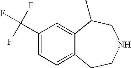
C1=C(C(F)(F)F)C=C2C(=C1)CCNCC2C
